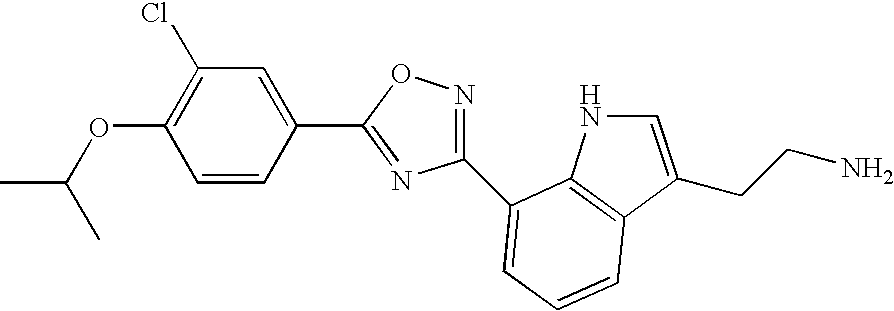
C1(OC(C)C)=C(Cl)C=C(C2=NC(C3=CC=CC4=C3NC=C4CCN)=NO2)C=C1
